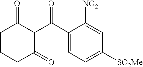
C1(C(C2C(=O)CCCC2=O)=O)=CC=C([SO2Me])C=C1[NO2]
